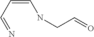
C(C=N)=CNCC=O
